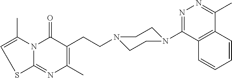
C12=C(C(N3CCN(CCC4=C(C)N=C5N(C4=O)C(C)=CS5)CC3)=NN=C1C)C=CC=C2
